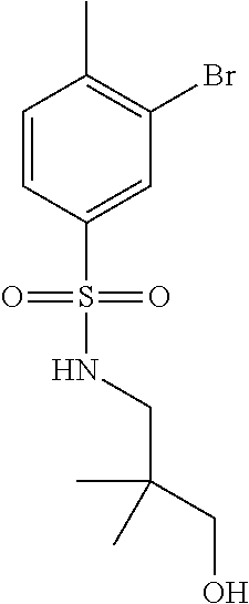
C1=CC(S(=O)(=O)NCC(CO)(C)C)=CC(Br)=C1C
